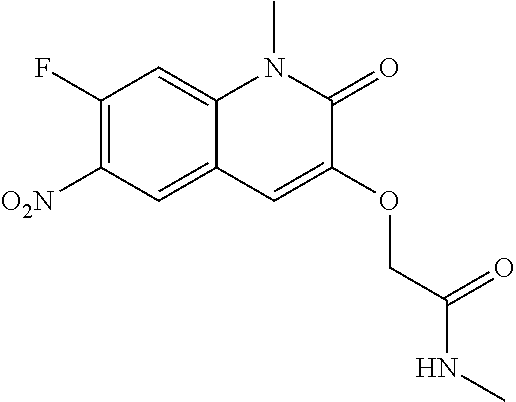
C1(F)=C([O2N])C=C2C(=C1)N(C)C(=O)C(OCC(NC)=O)=C2
